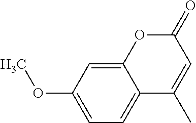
C12=CC(OC)=CC=C1C(C)=CC(=O)O2
